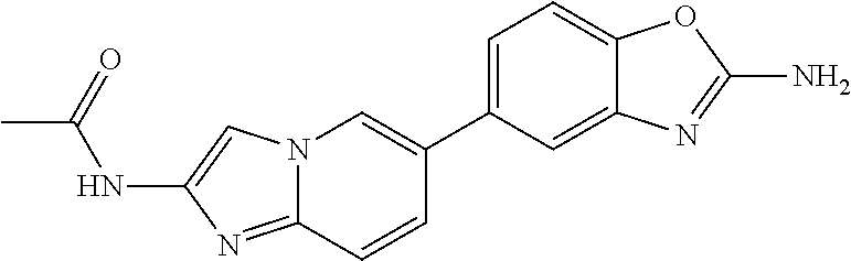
CC(=O)NC1=CN2C(=N1)C=CC(C1=CC=C3C(=C1)N=C(N)O3)=C2
